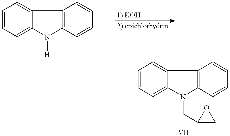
C1=CC=C2C(=C1)C1=C(N2[H])C=CC=C1.C1=CC=C2C(=C1)C1=C(N2CC2CO2)C=CC=C1
